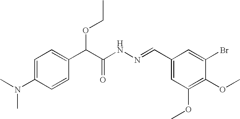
C1=C(N(C)C)C=CC(C(C(NN=CC2=CC(OC)=C(OC)C(Br)=C2)=O)OCC)=C1
